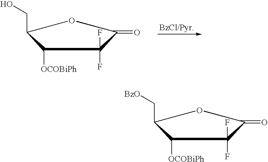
C1([OCOBiPh])C(CO)OC(=O)C1(F)F.C1([OCOBiPh])C(C[BzO])OC(=O)C1(F)F
